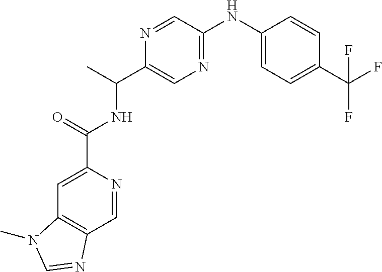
C1=NC(C(=O)NC(C2=CN=C(NC3=CC=C(C(F)(F)F)C=C3)C=N2)C)=CC2=C1N=CN2C
